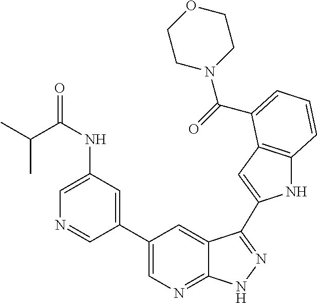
C1(C2=CN=C3C(=C2)C(C2=CC4=C(N2)C=CC=C4C(=O)N2CCOCC2)=NN3)=CC(NC(=O)C(C)C)=CN=C1
